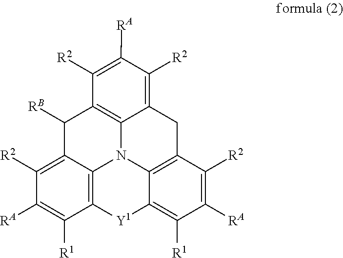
C1([R2])=C([RA])C([R2])=C2C3=C1C([RB])C1=C([R2])C([RA])=C([R1])C4=C1N3C1=C(C2)C([R2])=C([RA])C([R1])=C1[Y1]4
